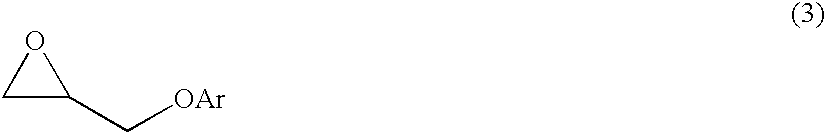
C1(C[OAr])OC1
